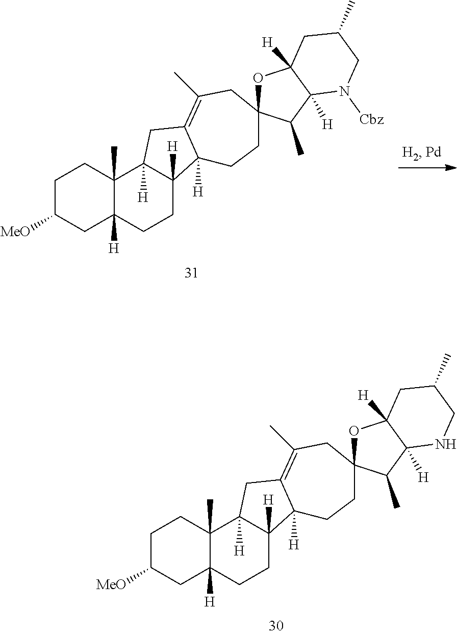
C1C([MeO])CC2([H])C(C)(C1)C1([H])C([H])(CC2)C2([H])C(=C(C)CC3(CC2)OC2([H])C([H])(C3C)N([Cbz])CC(C)C2)C1.C1C([MeO])CC2([H])C(C)(C1)C1([H])C([H])(CC2)C2([H])C(=C(C)CC3(CC2)OC2([H])C([H])(C3C)NCC(C)C2)C1
